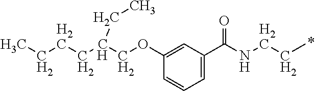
C1=C(C(NCCC)=O)C=C(OCC(CCCC)CC)C=C1
